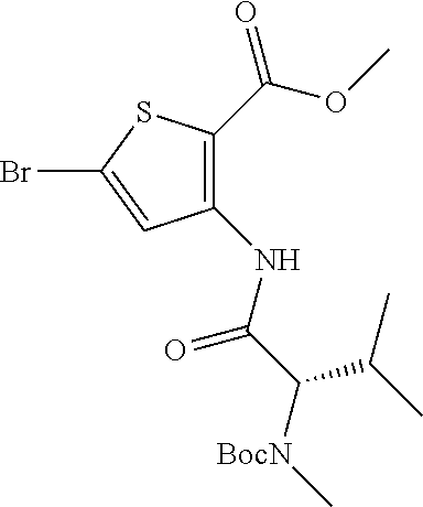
C1(C(OC)=O)=C(NC(C([BocN]C)C(C)C)=O)C=C(Br)S1
